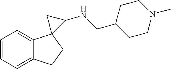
C1=CC=C2C(=C1)CCC21C(NCC2CCN(C)CC2)C1
